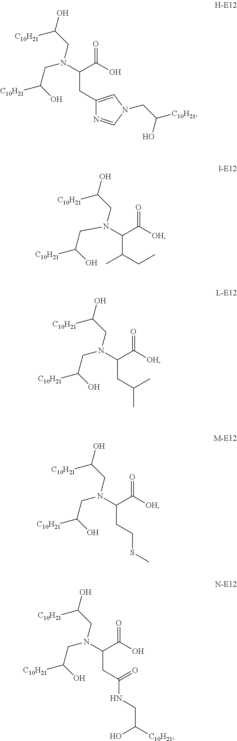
C(CC1=CN(CC([C10H21])O)C=N1)(C(O)=O)N(CC(O)[C10H21])CC(O)[C10H21].C(C(CC)C)(C([OH])=O)N(CC(O)[C10H21])CC(O)[C10H21].C(CC(C)C)(C([OH])=O)N(CC(O)[C10H21])CC(O)[C10H21].C(CCSC)(C([OH])=O)N(CC(O)[C10H21])CC(O)[C10H21].C(CC(NCC([C10H21])O)=O)(C(O)=O)N(CC(O)[C10H21])CC(O)[C10H21]
